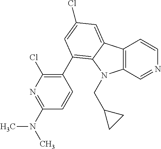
C12=C(C=NC=C1)N(CC1CC1)C1=C(C3=C(Cl)N=C(N(C)C)C=C3)C=C(Cl)C=C21
